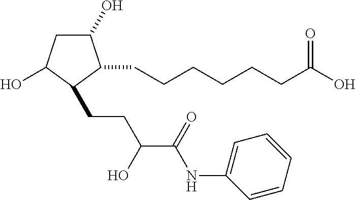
C(CC(O)C(=O)NC1=CC=CC=C1)C1C(O)CC(O)C1CCCCCCC(O)=O
